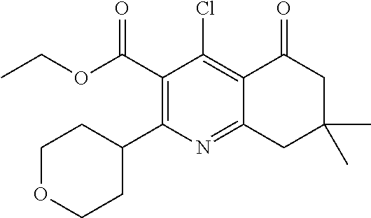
C1(C(OCC)=O)=C(C2CCOCC2)N=C2C(=C1Cl)C(=O)CC(C)(C)C2
